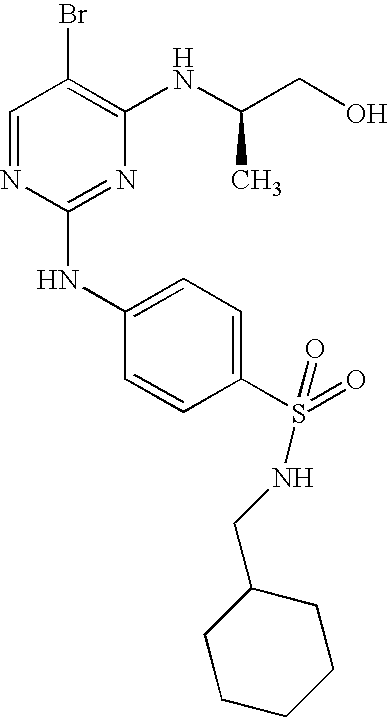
C1=NC(NC2=CC=C(S(=O)(=O)NCC3CCCCC3)C=C2)=NC(NC(CO)C)=C1Br
